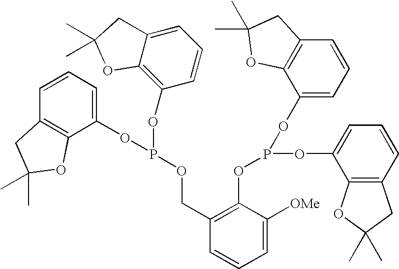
C1=CC=C(OP(OC2=C3C(=CC=C2)CC(C)(C)O3)OCC2=C(OP(OC3=CC=CC4=C3OC(C)(C)C4)OC3=CC=CC4=C3OC(C)(C)C4)C([OMe])=CC=C2)C2=C1CC(C)(C)O2
